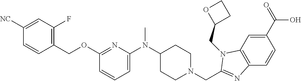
C1(C(=O)O)=CC2=C(C=C1)N=C(CN1CCC(N(C3=CC=CC(OCC4=C(F)C=C([NC])C=C4)=N3)C)CC1)N2CC1CCO1
